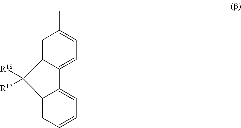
C1=C2C(=CC=C1C)C1=CC=CC=C1C2([R18])[R17]
